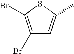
C1(Br)=C(Br)SC(C)=C1
